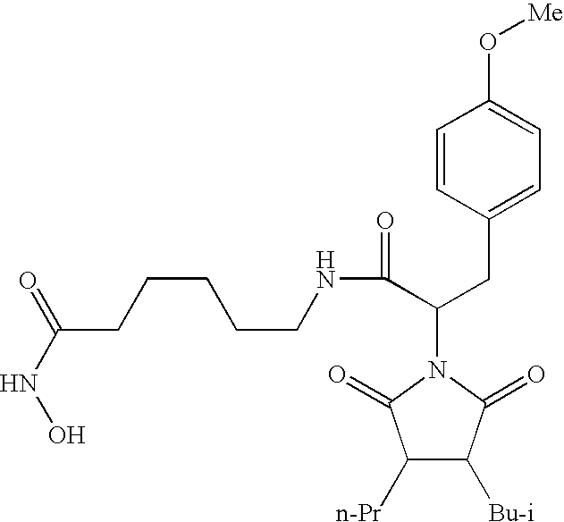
ONC(=O)CCCCCNC(C(CC1=CC=C(O[Me])C=C1)N1C(=O)C([n-Pr])C([Bu-i])C1=O)=O
